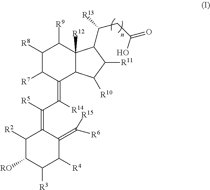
C1([R2])C([RO])C([R3])C([R4])C(=C([R6])[R15])C1=C(C([R14])=C1C([R7])C([R8])C([R9])C2([R12])C1C([R10])C([R11])C2C([R13])CC(=O)O)[R5]
